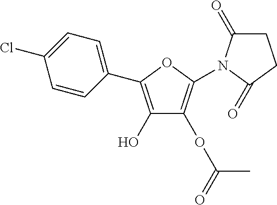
C1(O)=C(C2=CC=C(Cl)C=C2)OC(N2C(=O)CCC2=O)=C1OC(C)=O
